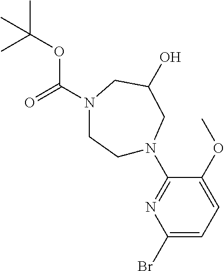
C1(Br)=CC=C(OC)C(N2CCN(C(=O)OC(C)(C)C)CC(O)C2)=N1
